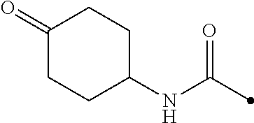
C1(=O)CCC(NC(=O)C)CC1
